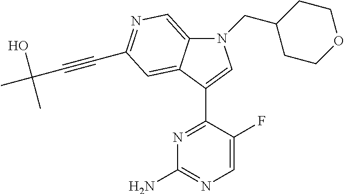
N1(CC2CCOCC2)C2=CN=C(C#CC(C)(O)C)C=C2C(C2=NC(N)=NC=C2F)=C1
